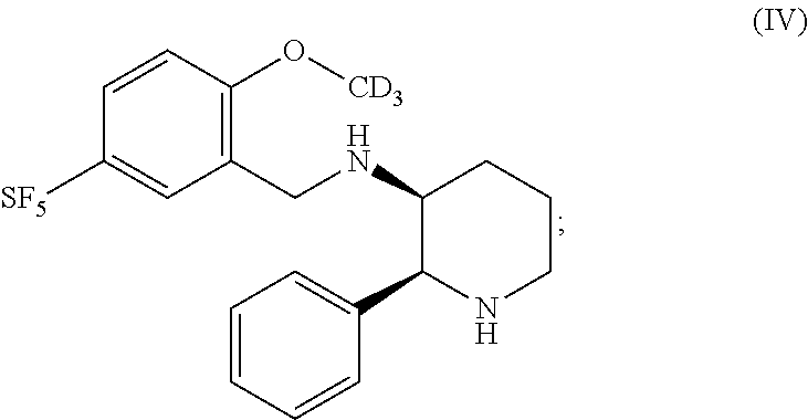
[CD3]OC1=C(CNC2C(C3=CC=CC=C3)NCCC2)C=C([SF5])C=C1
